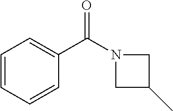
C1=CC=CC(C(N2CC(C)C2)=O)=C1
